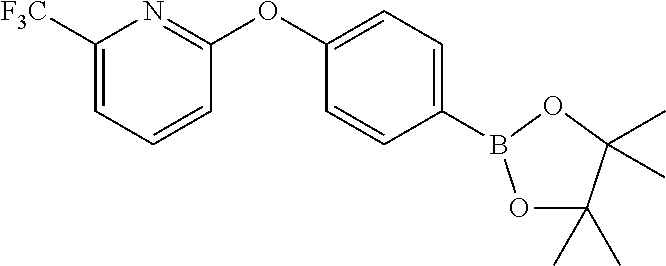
C1([F3C])=CC=CC(OC2=CC=C(B3OC(C)(C)C(C)(C)O3)C=C2)=N1
